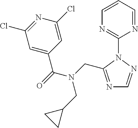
C1(N2C(CN(C(=O)C3=CC(Cl)=NC(Cl)=C3)CC3CC3)=NC=N2)=NC=CC=N1
